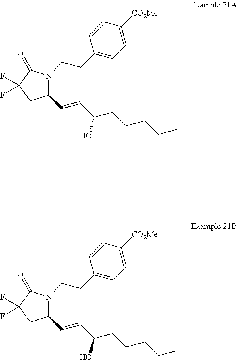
C(CCCC)C(O)C=CC1N(CCC2=CC=C([CO2Me])C=C2)C(=O)C(F)(F)C1.C(CCCC)C(O)C=CC1N(CCC2=CC=C([CO2Me])C=C2)C(=O)C(F)(F)C1
